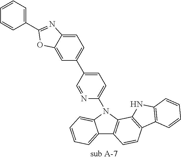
C12=CC=CC=C1N(C1=CC=C(C3=CC=C4C(=C3)OC(C3=CC=CC=C3)=N4)C=N1)C1=C2C=CC2=C1NC1=C2C=CC=C1
